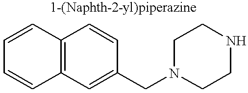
C12=C(C=C(CN3CCNCC3)C=C1)C=CC=C2
